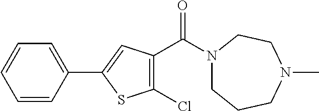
C1=CC(C2=CC(C(N3CCCN(C)CC3)=O)=C(Cl)S2)=CC=C1
